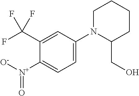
C1([N+]([O-])=O)=CC=C(N2C(CO)CCCC2)C=C1C(F)(F)F
